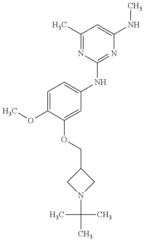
COC1=CC=C(NC2=NC(NC)=CC(C)=N2)C=C1OCC1CN(C(C)(C)C)C1
